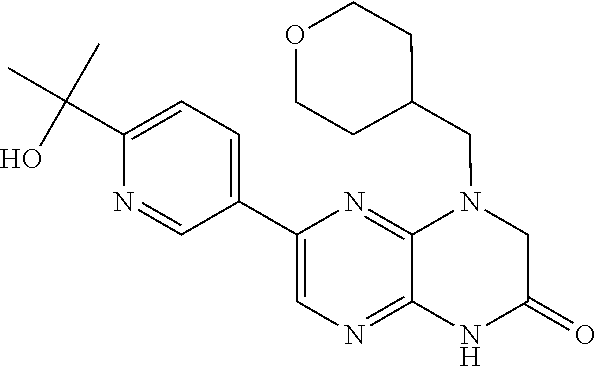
C1(C2=CC=C(C(C)(O)C)N=C2)=CN=C2C(=N1)N(CC1CCOCC1)CC(=O)N2
